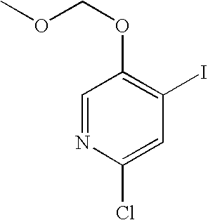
C1=NC(Cl)=CC(I)=C1OCOC
